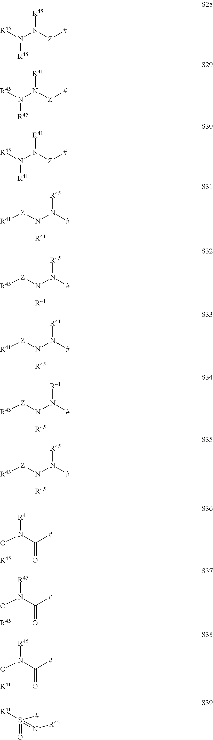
[R45]N(N([Z][#])[R45])[R45].[R45]N(N([Z][#])[R41])[R45].[R45]N(N([Z][#])[R41])[R41].[Z](N(N([#])[R45])[R41])[R41].[Z](N(N([#])[R45])[R41])[R43].[Z](N(N([#])[R41])[R45])[R41].[Z](N(N([#])[R41])[R45])[R43].[Z](N(N([#])[R45])[R45])[R43].N(C(=O)[#])(O[R45])[R41].N(C(=O)[#])(O[R45])[R45].N(C(=O)[#])(O[R41])[R45].S([#])(=N[R45])(=O)[R41]
